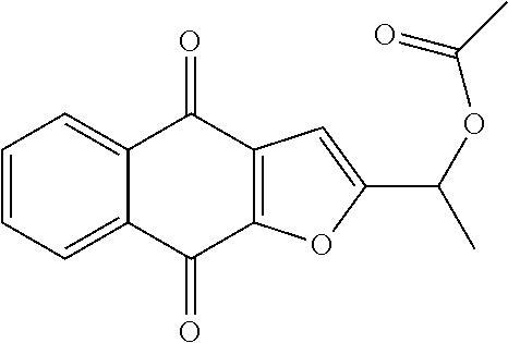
C1=CC=C2C(=C1)C(=O)C1=C(C2=O)OC(C(OC(C)=O)C)=C1
